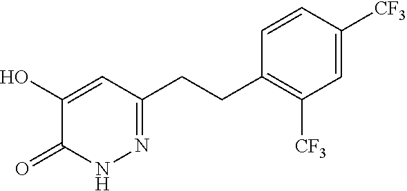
N1=C(CCC2=C([CF3])C=C([CF3])C=C2)C=C(O)C(=O)N1
